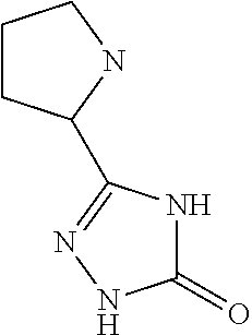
C1CC(C2=NNC(=O)N2)NC1
